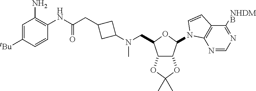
C12C(C(N3C4=C(C([NHDMB])=NC=N4)C=C3)OC1CN(C1CC(CC(NC3=C(N)C=C([tBu])C=C3)=O)C1)C)OC(C)(C)O2
